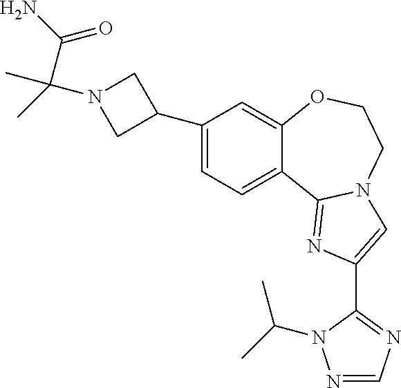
C1(C2CN(C(C(=O)N)(C)C)C2)=CC=C2C(=C1)OCCN1C2=NC(C2=NC=NN2C(C)C)=C1
